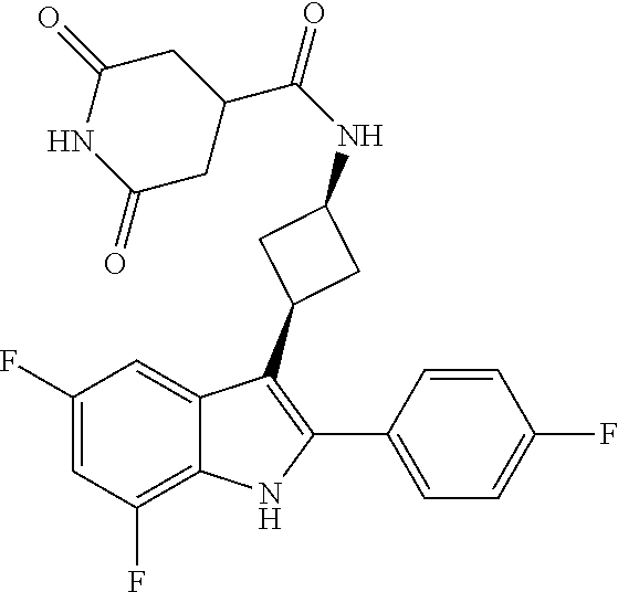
C1=CC(F)=CC=C1C1=C(C2CC(NC(C3CC(=O)NC(=O)C3)=O)C2)C2=CC(F)=CC(F)=C2N1
